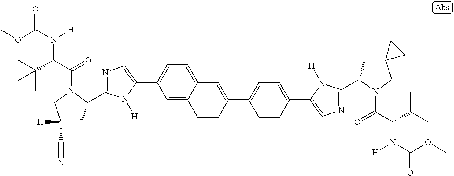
C1=C2C(=CC=C1C1=CN=C(C3CC([H])(C#N)CN3C(C(C(C)(C)C)N(C(OC)=O)[H])=O)N1[H])C=C(C1=CC=C(C3=CN=C(C4CC5(CN4C(C(C(C)C)N(C(=O)OC)[H])=O)CC5)N3[H])C=C1)C=C2
